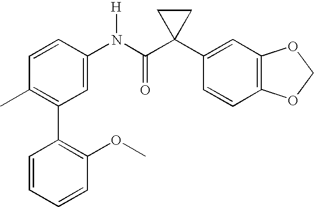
C1(C2=C(C)C=CC(N(C(C3(C4=CC5=C(C=C4)OCO5)CC3)=O)[H])=C2)=C(OC)C=CC=C1
